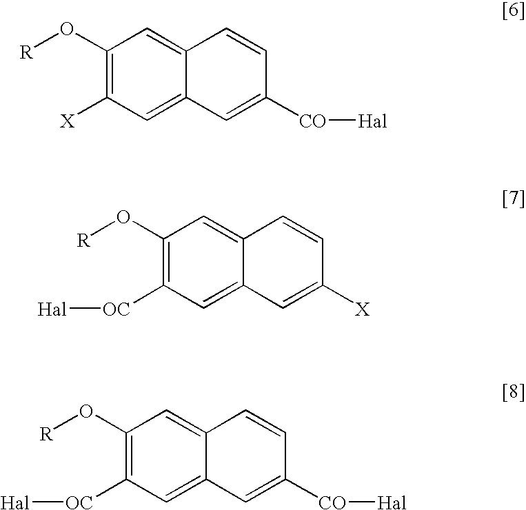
C1(O[R])=C([X])C=C2C(=C1)C=CC([CO][Hal])=C2.C1(O[R])=C([OC][Hal])C=C2C(=C1)C=CC([X])=C2.C1(O[R])=C([OC][Hal])C=C2C(=C1)C=CC([CO][Hal])=C2
